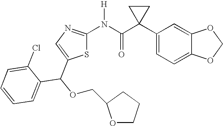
C1(C2(C(N([H])C3=NC=C(C(OCC4OCCC4)C4=CC=CC=C4Cl)S3)=O)CC2)=CC=C2C(=C1)OCO2
